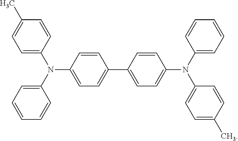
C1=C(N(C2=CC=C(C)C=C2)C2=CC=CC=C2)C=CC(C2=CC=C(N(C3=CC=C(C)C=C3)C3=CC=CC=C3)C=C2)=C1
